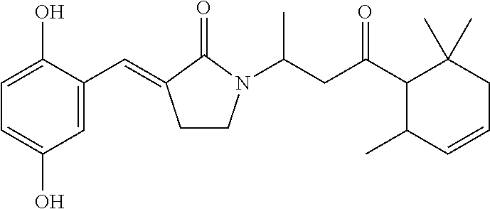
C1=C(O)C(C=C2CCN(C(CC(C3C(C)C=CCC3(C)C)=O)C)C2=O)=CC(O)=C1
